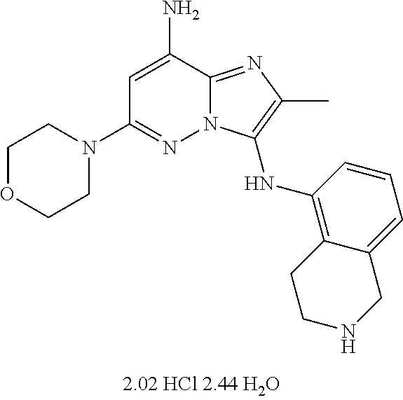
NC1=CC(N2CCOCC2)=NN2C1=NC(C)=C2NC1=C2C(=CC=C1)CNCC2
